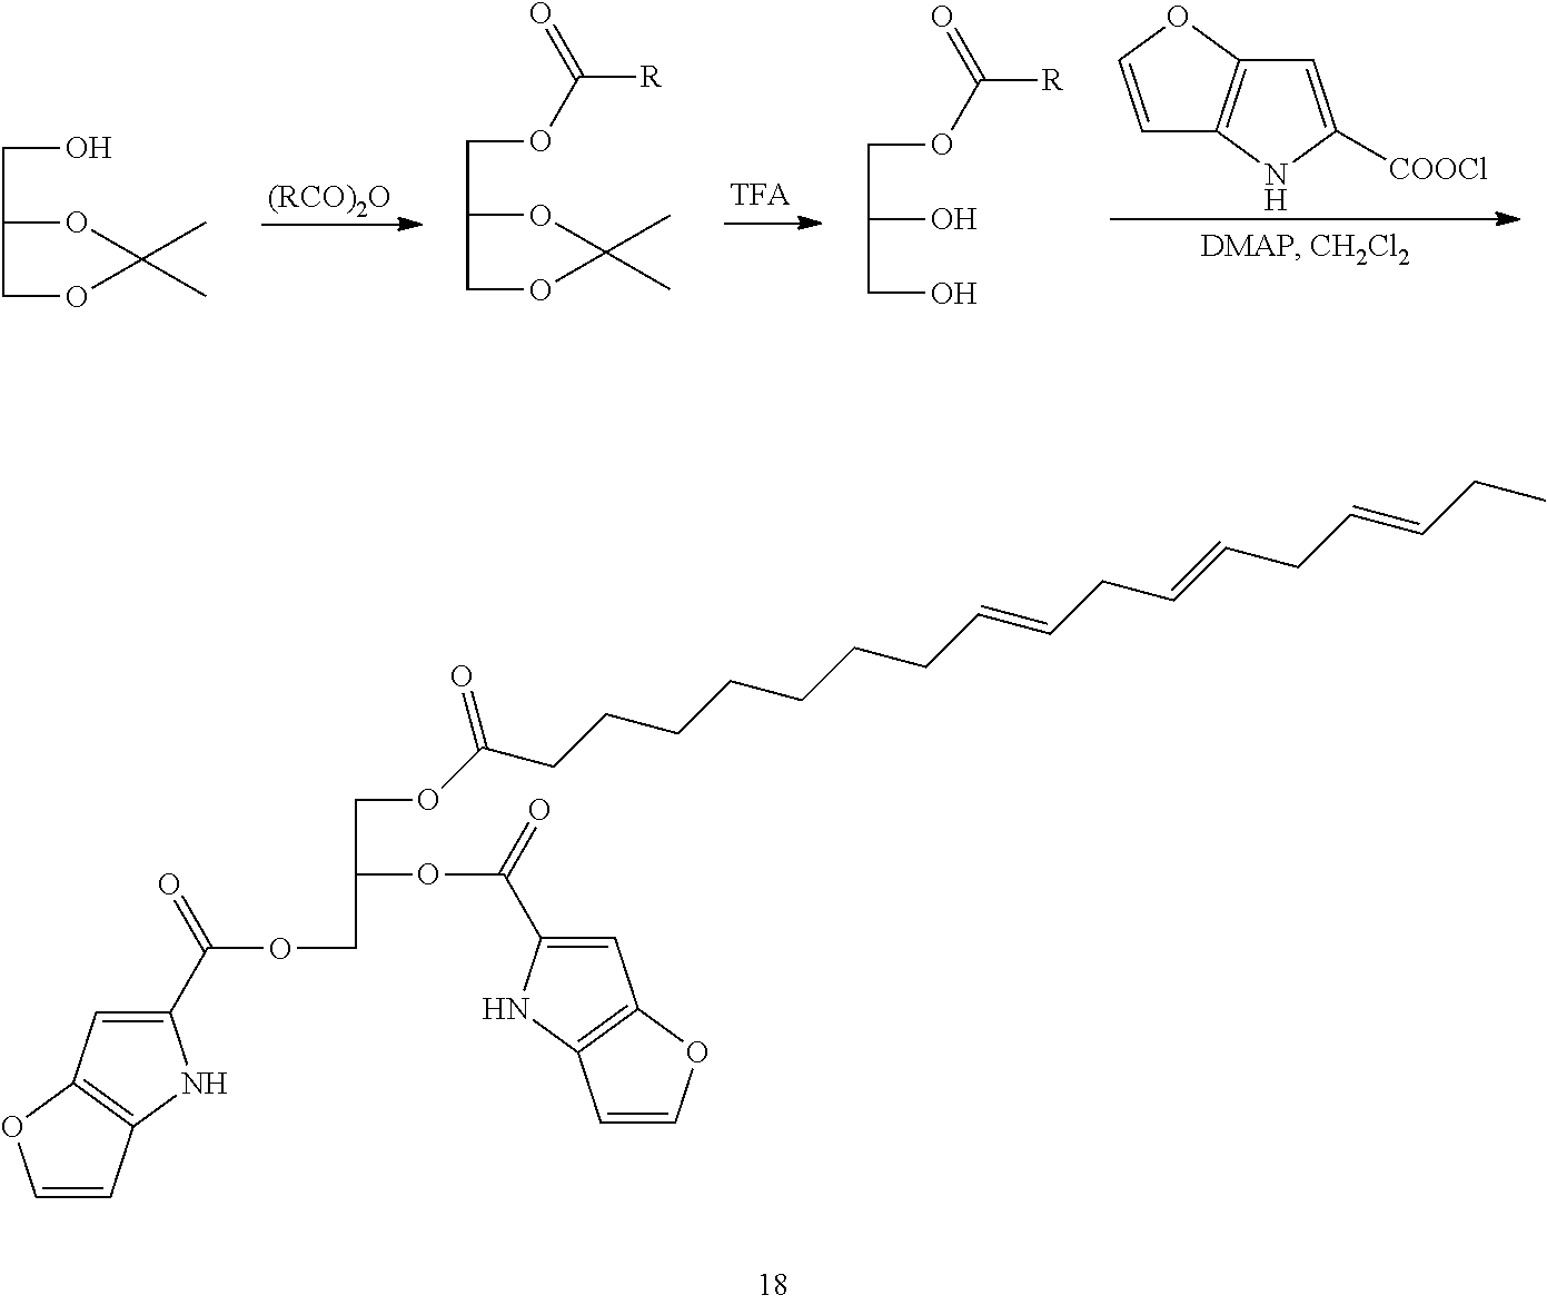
C(C1OC(C)(C)OC1)O.[(RCO)2O].C(C1OC(C)(C)OC1)OC([R])=O.C(C(O)CO)OC([R])=O.C1=COC2=C1NC([COOCl])=C2.C1(C(=O)OCC(OC(=O)C2=CC3=C(N2)C=CO3)COC(CCCCCCCC=CCC=CCC=CCC)=O)=CC2=C(N1)C=CO2
